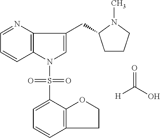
[H]C(O)=O.C1=NC2=C(C=C1)N(S(=O)(=O)C1=CC=CC3=C1OCC3)C=C2CC1CCCN1C
